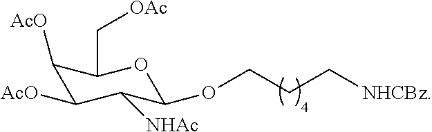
C1([AcO])C([AcO])C([NHAc])C(OCCC[NHCBz])OC1C[OAc]
